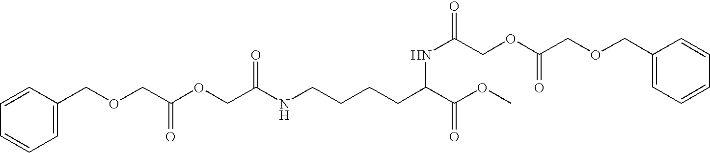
C(C(OCC(NCCCCC(C(OC)=O)NC(=O)COC(COCC1=CC=CC=C1)=O)=O)=O)OCC1=CC=CC=C1
